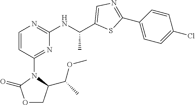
C1=CC(N2C(=O)OCC2C(C)OC)=NC(NC(C2=CN=C(C3=CC=C(Cl)C=C3)S2)C)=N1
